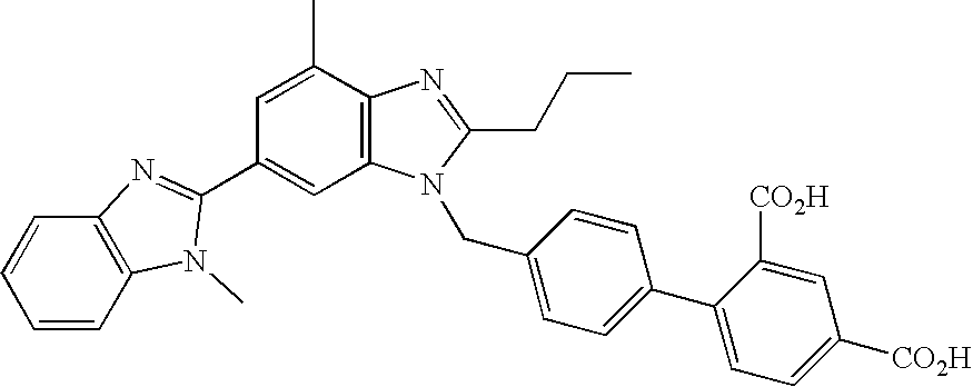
C1=CC2=C(C=C1)N=C(C1=CC3=C(C(C)=C1)N=C(CCC)N3CC1=CC=C(C3=CC=C([CO2H])C=C3[CO2H])C=C1)N2C
